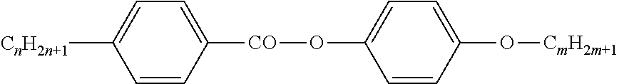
C1=CC([CO]OC2=CC=C(O[CmH2m+1])C=C2)=CC=C1[CnH2n+1]
